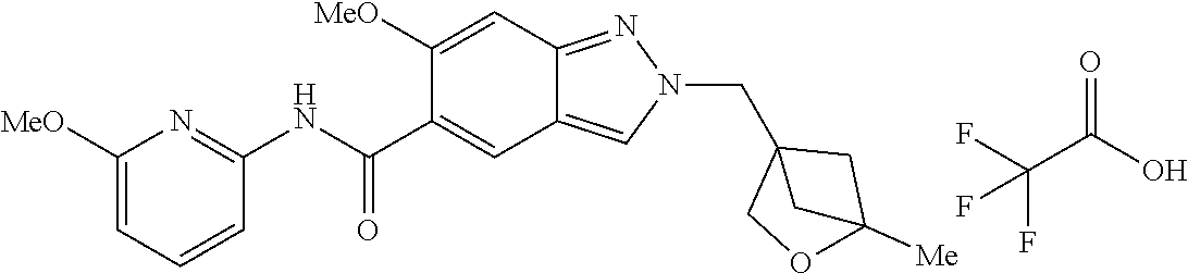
C12=NN(CC34COC([Me])(C3)C4)C=C1C=C(C(=O)NC1=NC([MeO])=CC=C1)C([MeO])=C2.C(C(F)(F)F)(O)=O
